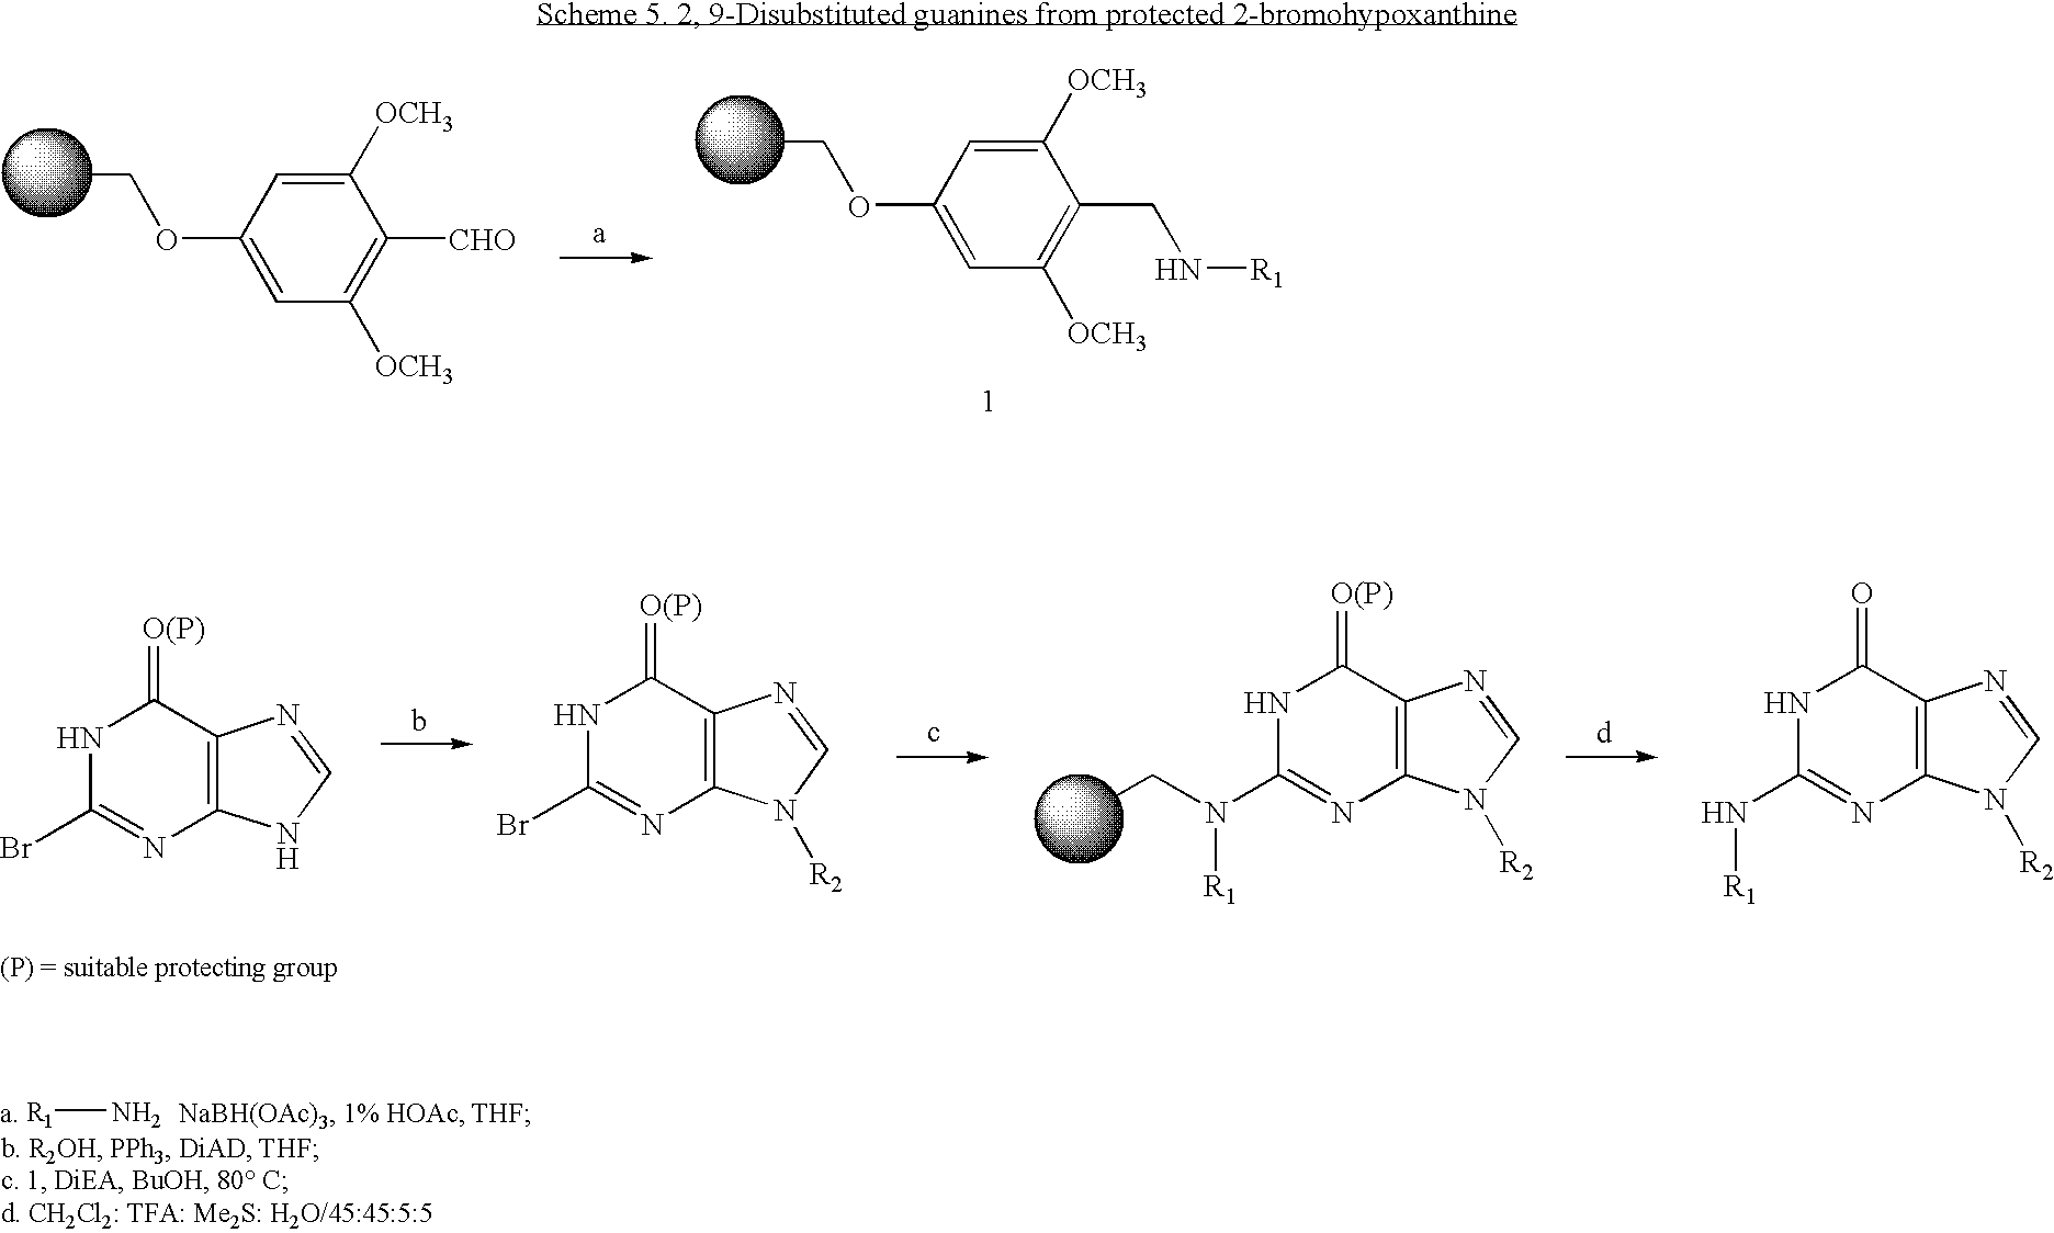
C1([OCH3])=CC(OCC)=CC([OCH3])=C1[CHO].C1([OCH3])=CC(OCC)=CC([OCH3])=C1CN[R1].N1C(N(CC)[R1])=NC2=C(C1=[O(P)])N=CN2[R2].N1C(Br)=NC2=C(C1=[O(P)])N=CN2.N1C(Br)=NC2=C(C1=[O(P)])N=CN2[R2].N1C(N[R1])=NC2=C(C1=O)N=CN2[R2].[R1]N
